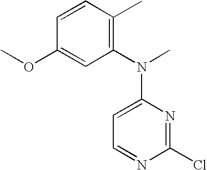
C1(N(C)C2=CC=NC(Cl)=N2)=C(C)C=CC(OC)=C1
